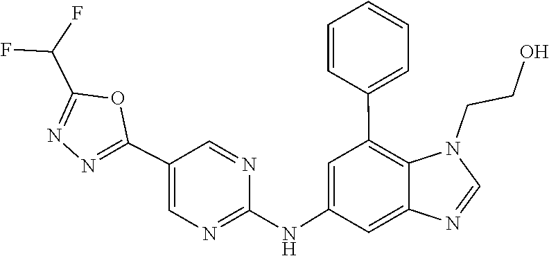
N1(CCO)C=NC2=CC(NC3=NC=C(C4=NN=C(C(F)F)O4)C=N3)=CC(C3=CC=CC=C3)=C12
